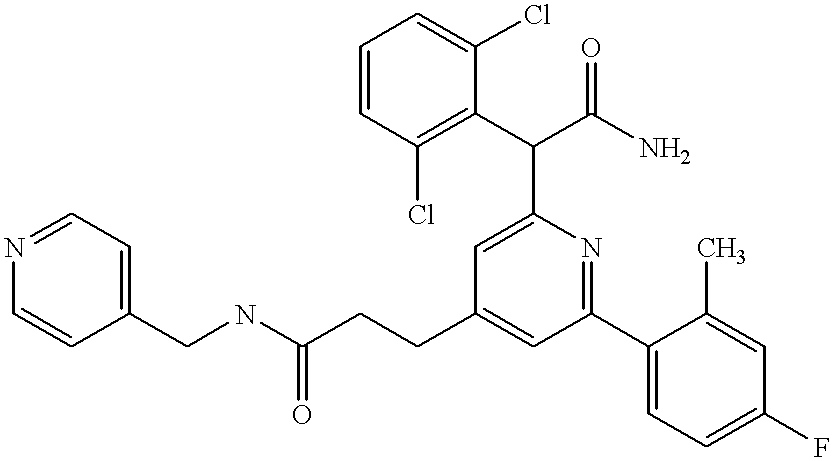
C(CCC1=CC(C2=CC=C(F)C=C2C)=NC(C(C2=C(Cl)C=CC=C2Cl)C(N)=O)=C1)(=O)NCC1=CC=NC=C1
